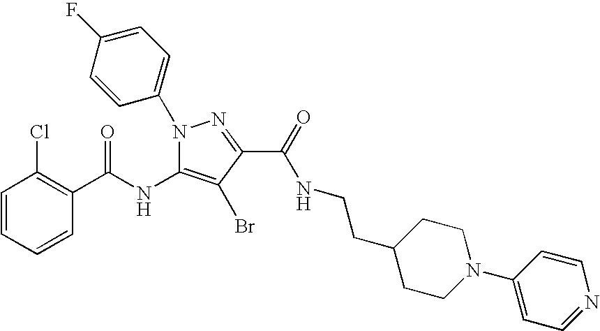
C1=CC=CC(C(NC2=C(Br)C(C(=O)NCCC3CCN(C4=CC=NC=C4)CC3)=NN2C2=CC=C(F)C=C2)=O)=C1Cl
